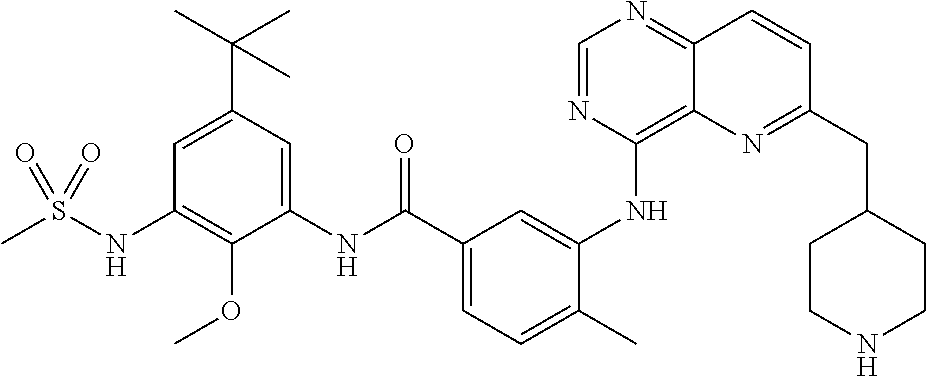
C1=NC(NC2=CC(C(NC3=CC(C(C)(C)C)=CC(NS(C)(=O)=O)=C3OC)=O)=CC=C2C)=C2C(=N1)C=CC(CC1CCNCC1)=N2
